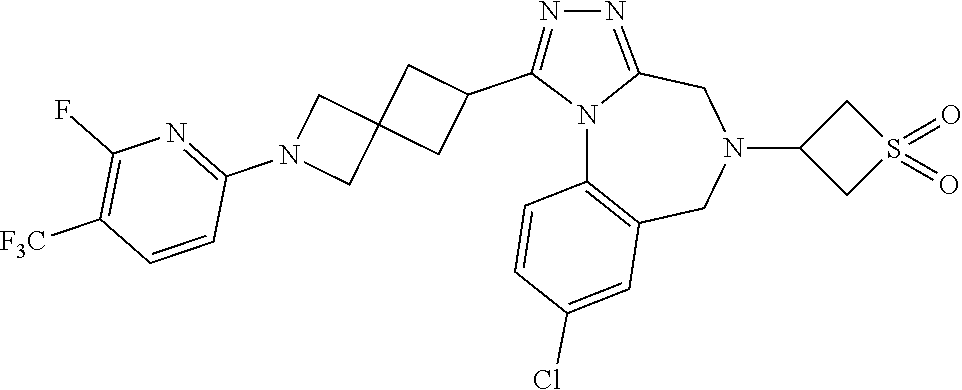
N12C3=C(CN(C4CS(=O)(=O)C4)CC1=NN=C2C1CC2(C1)CN(C1=NC(F)=C([F3C])C=C1)C2)C=C(Cl)C=C3
